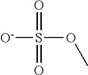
[O-]S(OC)(=O)=O
